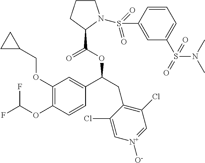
C1(OCC2CC2)=C(OC(F)F)C=CC(C(CC2=C(Cl)C=[N+]([O-])C=C2Cl)OC(=O)C2N(S(C3=CC(S(=O)(N(C)C)=O)=CC=C3)(=O)=O)CCC2)=C1
